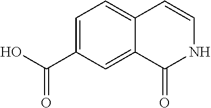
C1=C2C(=CC=C1C(O)=O)C=CNC2=O
